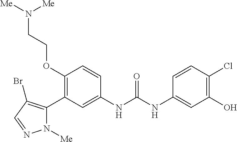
C1(OCCN([Me])[Me])=C(C2=C(Br)C=NN2[Me])C=C(NC(=O)NC2=CC(O)=C(Cl)C=C2)C=C1
